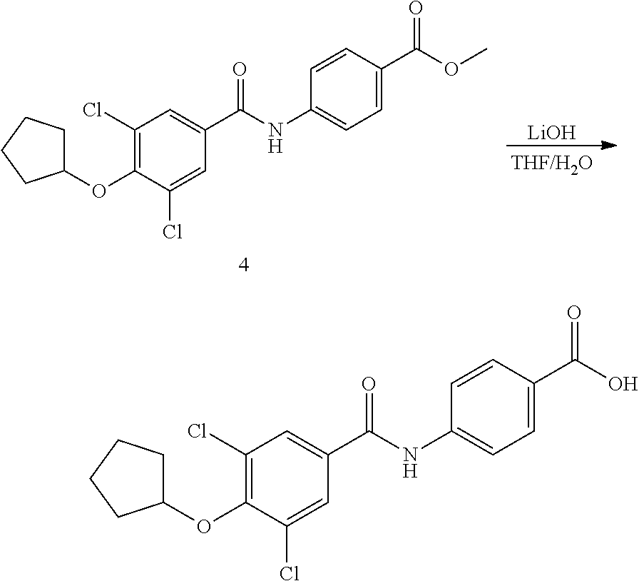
[LiOH].C1(OC2=C(Cl)C=C(C(NC3=CC=C(C(OC)=O)C=C3)=O)C=C2Cl)CCCC1.C1(OC2=C(Cl)C=C(C(NC3=CC=C(C(O)=O)C=C3)=O)C=C2Cl)CCCC1
